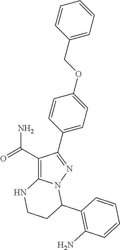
C1(C(=O)N)=C2N(N=C1C1=CC=C(OCC3=CC=CC=C3)C=C1)C(C1=C(N)C=CC=C1)CCN2
